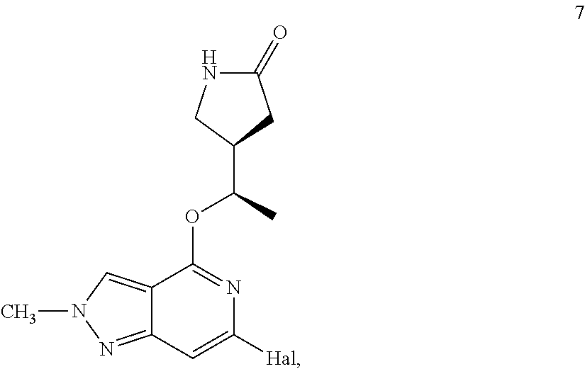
C12=CN(C)N=C1C=C([Hal])N=C2OC(C1CC(=O)NC1)C
